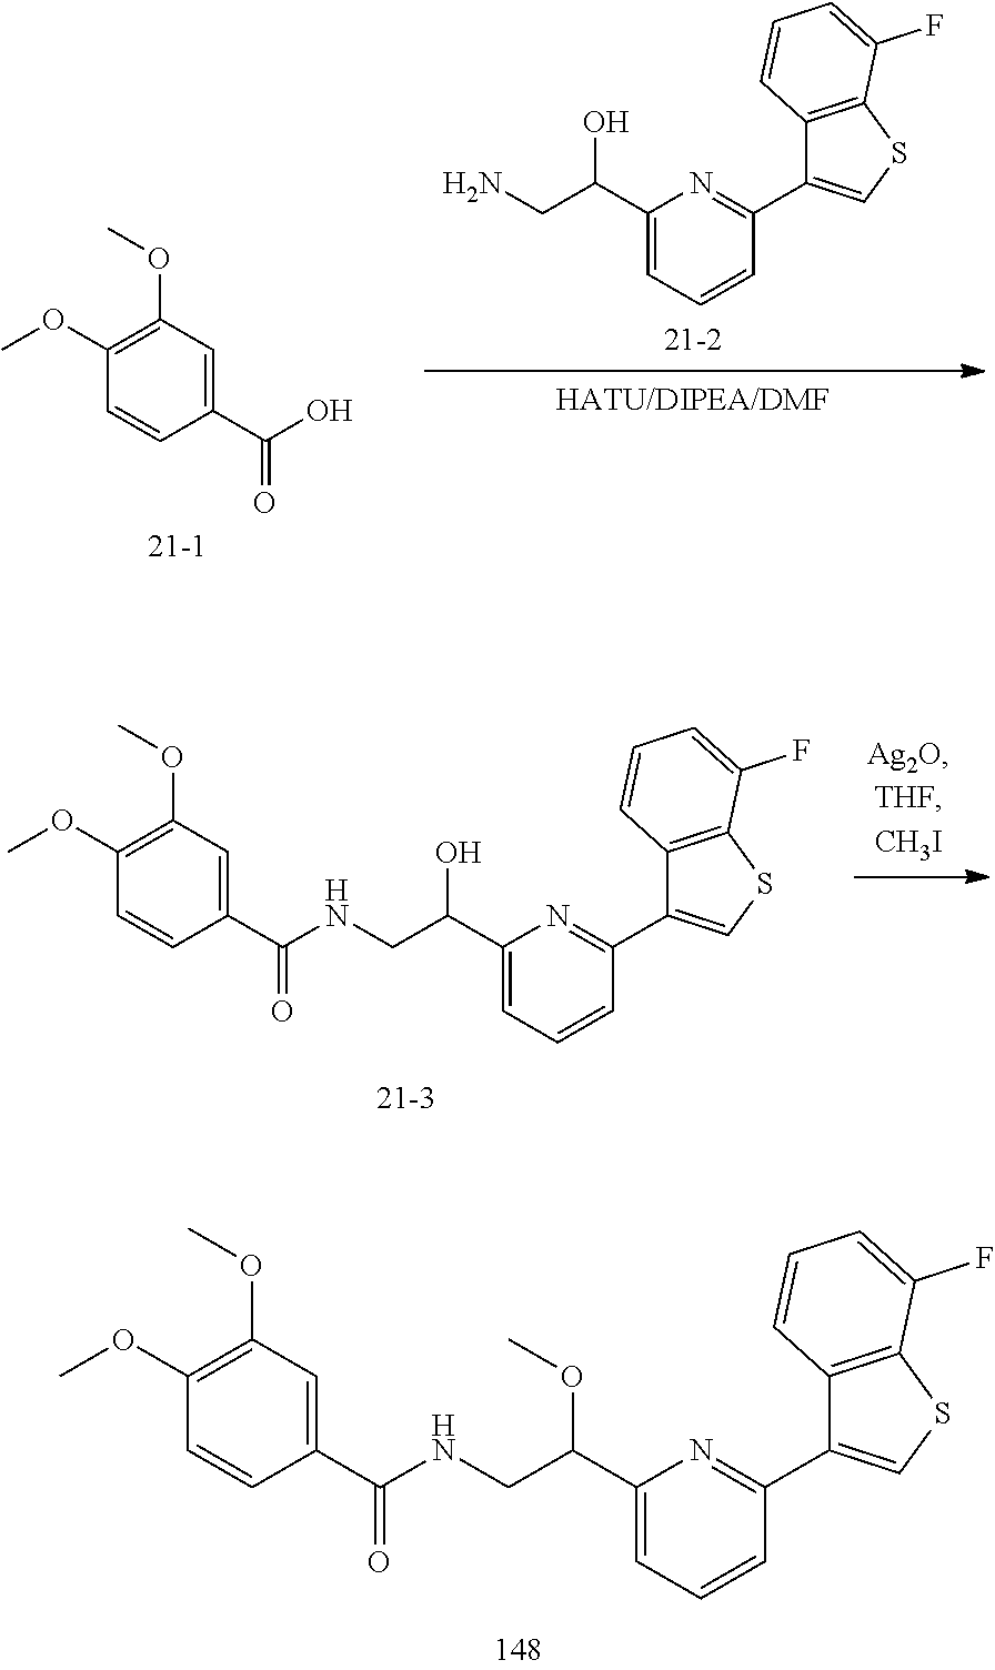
C1(OC)=C(OC)C=CC(C(O)=O)=C1.C1(C(CN)O)=CC=CC(C2=CSC3=C2C=CC=C3F)=N1.C1(OC)=C(OC)C=CC(C(=O)NCC(C2=CC=CC(C3=CSC4=C3C=CC=C4F)=N2)O)=C1.C1(OC)=C(OC)C=CC(C(=O)NCC(C2=CC=CC(C3=CSC4=C3C=CC=C4F)=N2)OC)=C1
